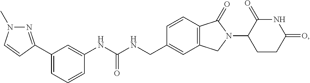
C1=C(C2=NN(C)C=C2)C=C(NC(NCC2=CC3=C(C=C2)C(=O)N(C2CCC(=O)NC2=O)C3)=O)C=C1
